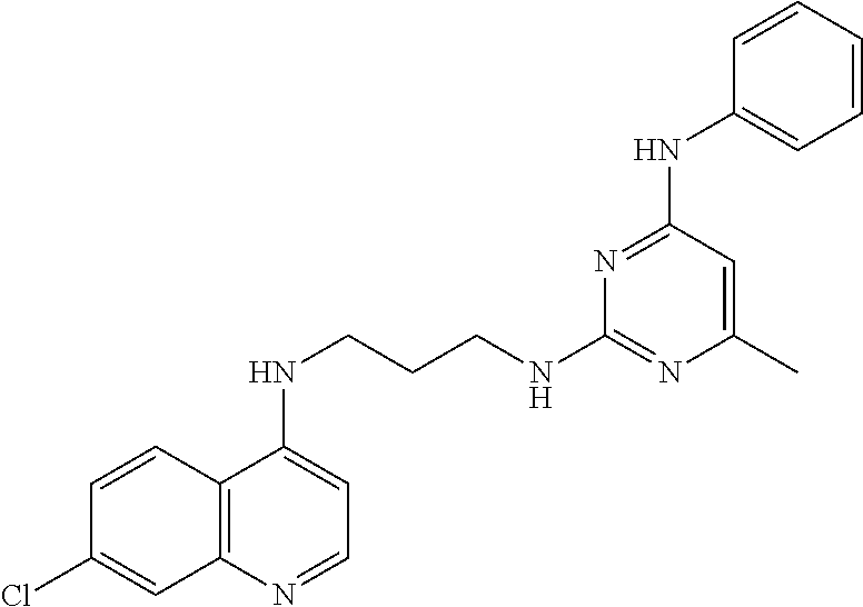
C12=C(N=CC=C1NCCCNC1=NC(C)=CC(NC3=CC=CC=C3)=N1)C=C(Cl)C=C2
